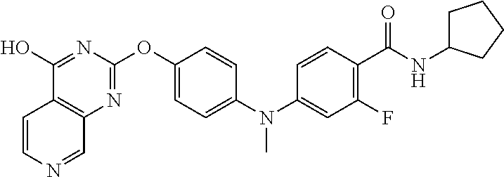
C1(O)=NC(OC2=CC=C(N(C3=CC(F)=C(C(NC4CCCC4)=O)C=C3)C)C=C2)=NC2=C1C=CN=C2
